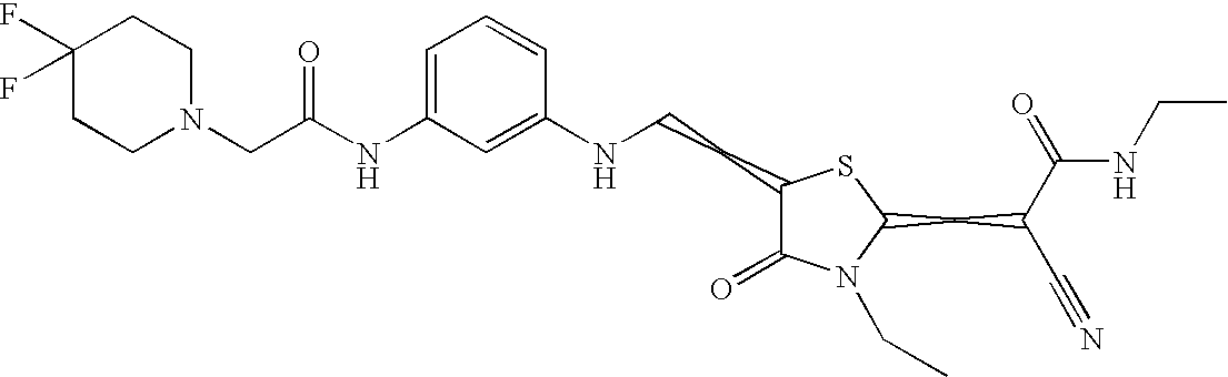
C1=C(NC(=O)CN2CCC(F)(F)CC2)C=C(NCCC2C(=O)N(CC)C(CC(C#N)C(=O)NCC)S2)C=C1
